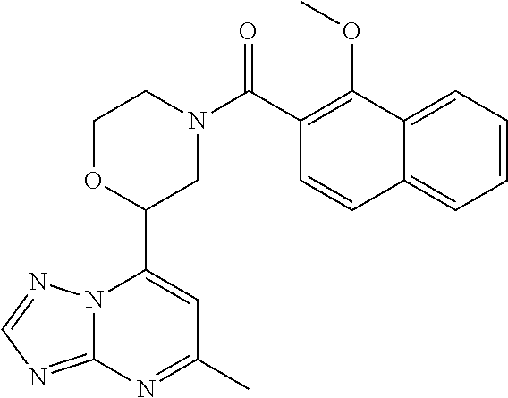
N12C(=NC=N1)N=C(C)C=C2C1CN(C(=O)C2=C(OC)C3=CC=CC=C3C=C2)CCO1
